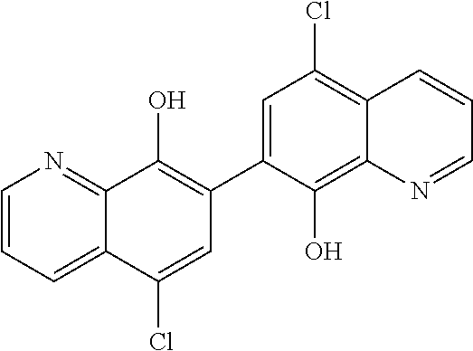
C1=C(C2=C(O)C3=NC=CC=C3C(Cl)=C2)C(O)=C2C(=C1Cl)C=CC=N2
